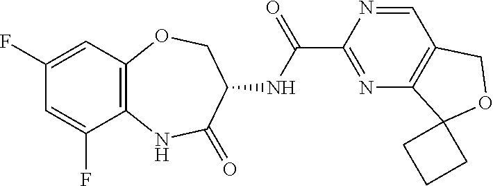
C12=C(C=C(F)C=C1F)OCC(NC(C1=NC3=C(C=N1)COC31CCC1)=O)C(=O)N2
